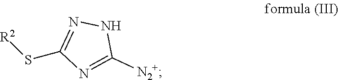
[R2]SC1=NNC([N2+])=N1
